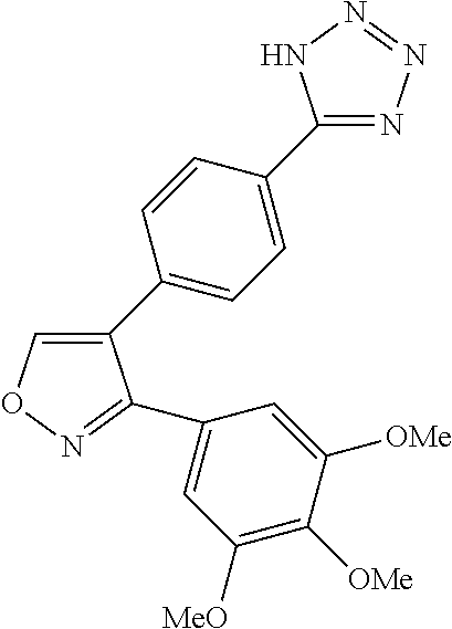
C1(C2=CC=C(C3=NN=NN3)C=C2)=CON=C1C1=CC([MeO])=C([OMe])C([OMe])=C1
